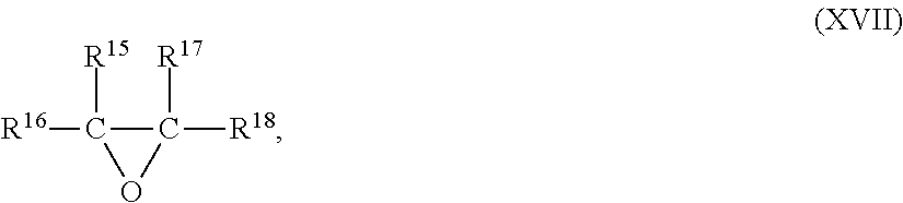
[R16]C1([R15])C([R18])([R17])O1
